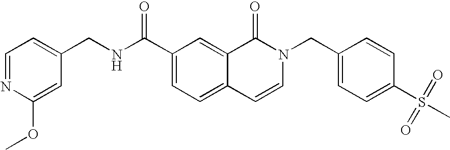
C1=NC(OC)=CC(CNC(C2=CC=C3C(=C2)C(=O)N(CC2=CC=C(S(C)(=O)=O)C=C2)C=C3)=O)=C1
